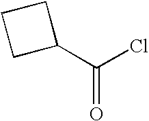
C1(C(Cl)=O)CCC1
